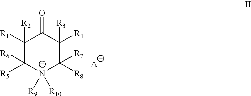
C1([R1])([R2])C([R5])([R6])[N+]([R10])([R9])C([R8])([R7])C([R4])([R3])C1=O.[A]
